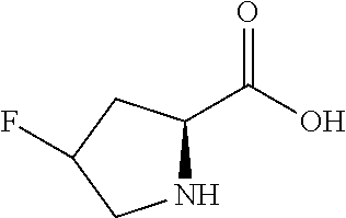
C(O)(=O)C1NCC(F)C1
